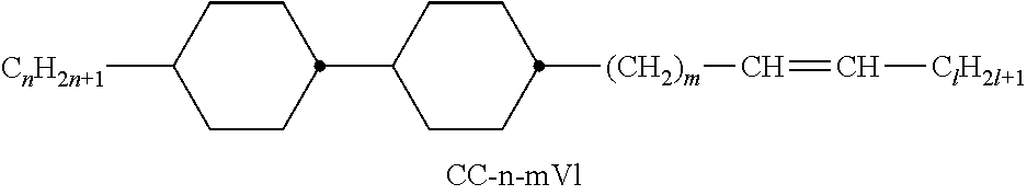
[(CH2)m](C1CCC(C2CCC([CnH2n+1])CC2)CC1)C=C[ClH2l+1]
